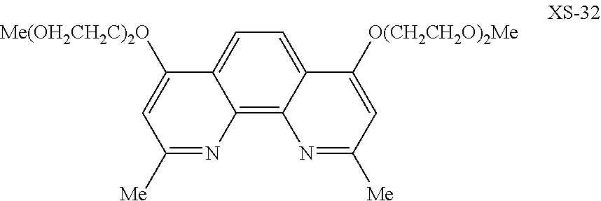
C1=C2C(=C3C(=C1)C([Me(OH2CH2C)2O])=CC([Me])=N3)N=C([Me])C=C2[O(CH2CH2O)2Me]
